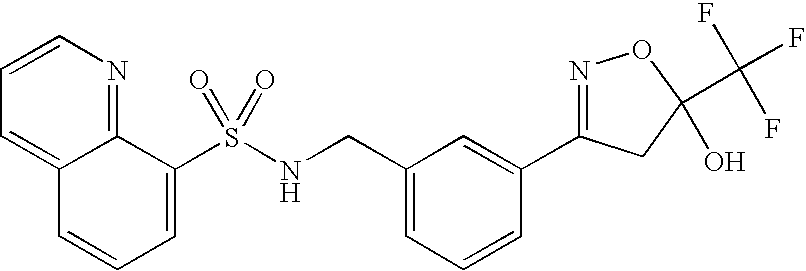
C1(S(NCC2=CC=CC(C3=NOC(C(F)(F)F)(O)C3)=C2)(=O)=O)=CC=CC2=CC=CN=C12
